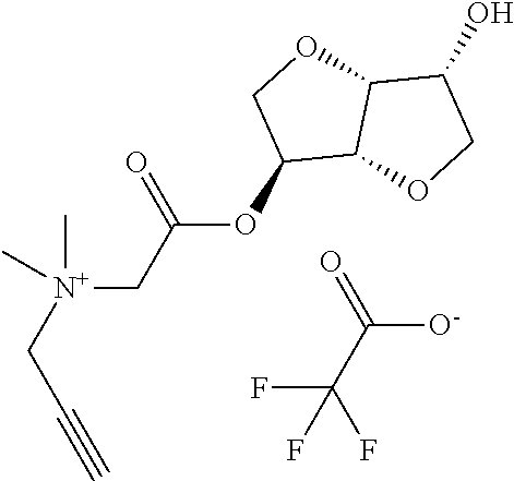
C(OC1C2C(OC1)C(O)CO2)(C[N+](CC#C)(C)C)=O.C([O-])(=O)C(F)(F)F
